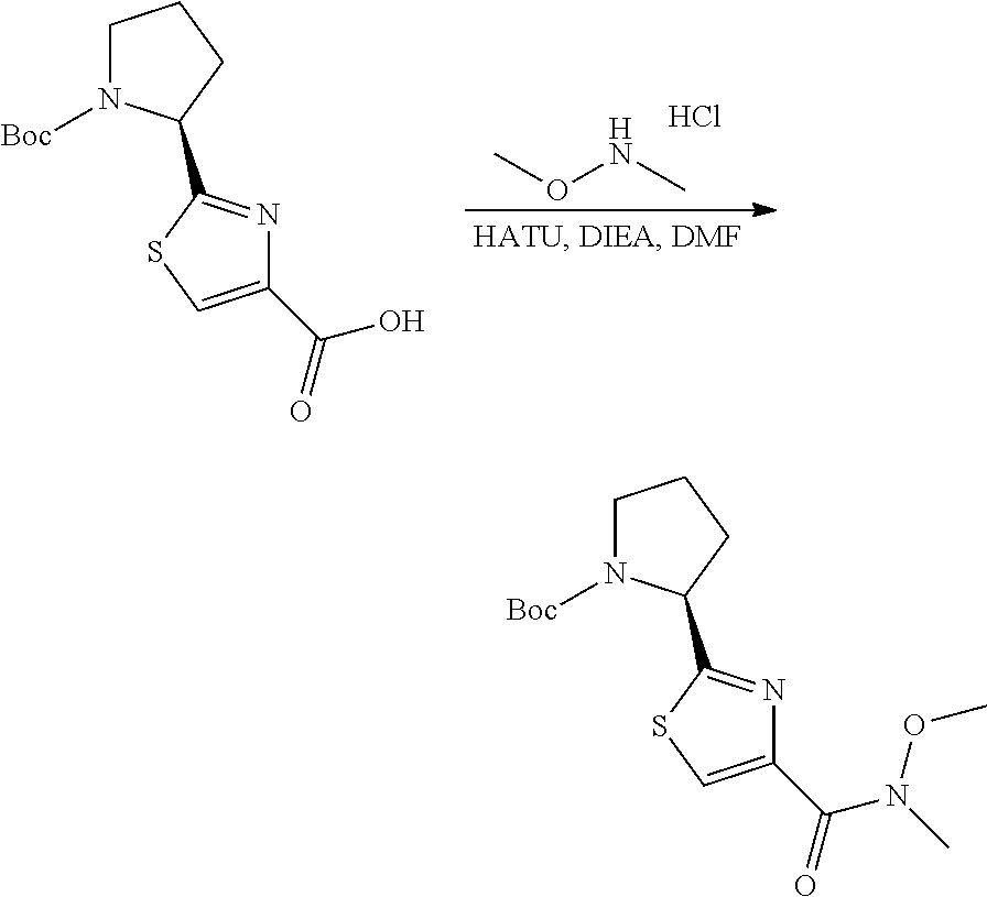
CONC.Cl.C1N([Boc])C(C2=NC(C(O)=O)=CS2)CC1.C1N([Boc])C(C2=NC(C(N(C)OC)=O)=CS2)CC1
